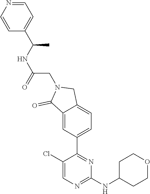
C1(Cl)=CN=C(NC2CCOCC2)N=C1C1=CC=C2C(=C1)C(=O)N(CC(NC(C1=CC=NC=C1)C)=O)C2
